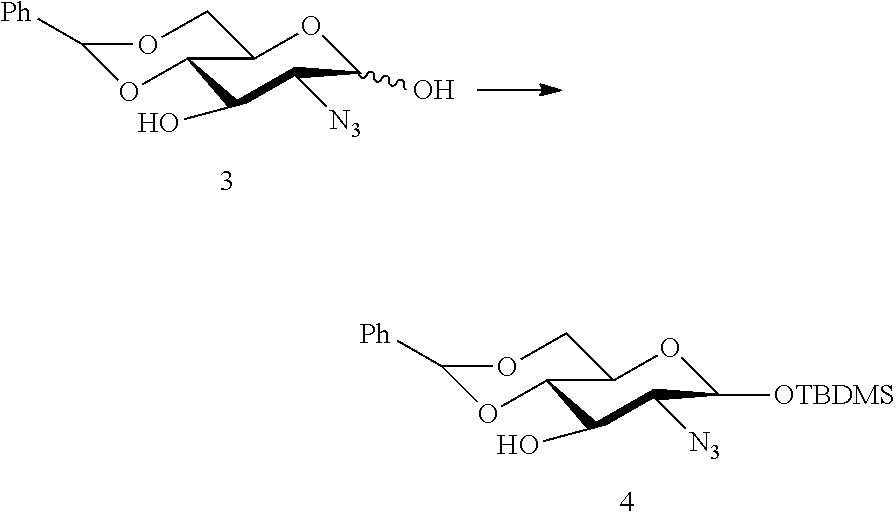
C1(O)C([N3])C(O)OC2C1OC([Ph])OC2.C1(O)C([N3])C([OTBDMS])OC2C1OC([Ph])OC2
